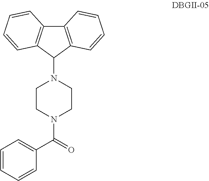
C1=CC=CC(C(=O)N2CCN(C3C4=C(C5=C3C=CC=C5)C=CC=C4)CC2)=C1
